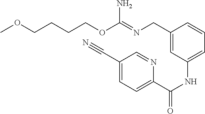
O(CCCCOC(=NCC1=CC(NC(C2=CC=C(C#N)C=N2)=O)=CC=C1)N)C
